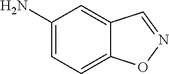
C1(N)=CC=C2C(=C1)C=NO2
